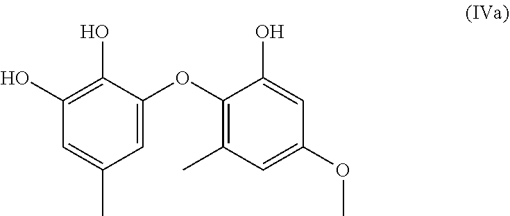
C1(O)=C(O)C(OC2=C(C)C=C(OC)C=C2O)=CC(C)=C1
